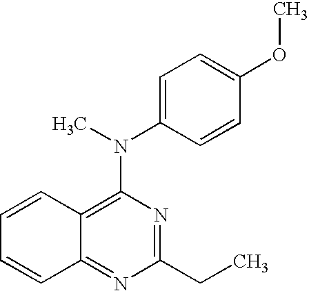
C1=CC2=C(N(C3=CC=C(OC)C=C3)C)N=C(CC)N=C2C=C1
